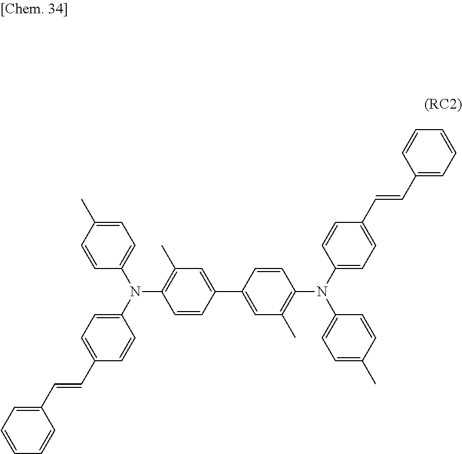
C(=CC1=CC=C(N(C2=CC=C(C)C=C2)C2=C(C)C=C(C3=CC(C)=C(N(C4=CC=C(C=CC5=CC=CC=C5)C=C4)C4=CC=C(C)C=C4)C=C3)C=C2)C=C1)C1=CC=CC=C1
